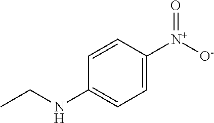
CCNC1=CC=C([N+]([O-])=O)C=C1
